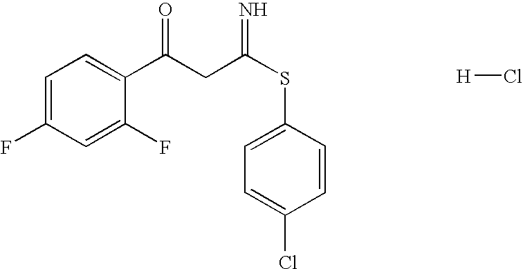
C1=C(F)C=C(F)C(C(CC(SC2=CC=C(Cl)C=C2)=N)=O)=C1.[H]Cl
